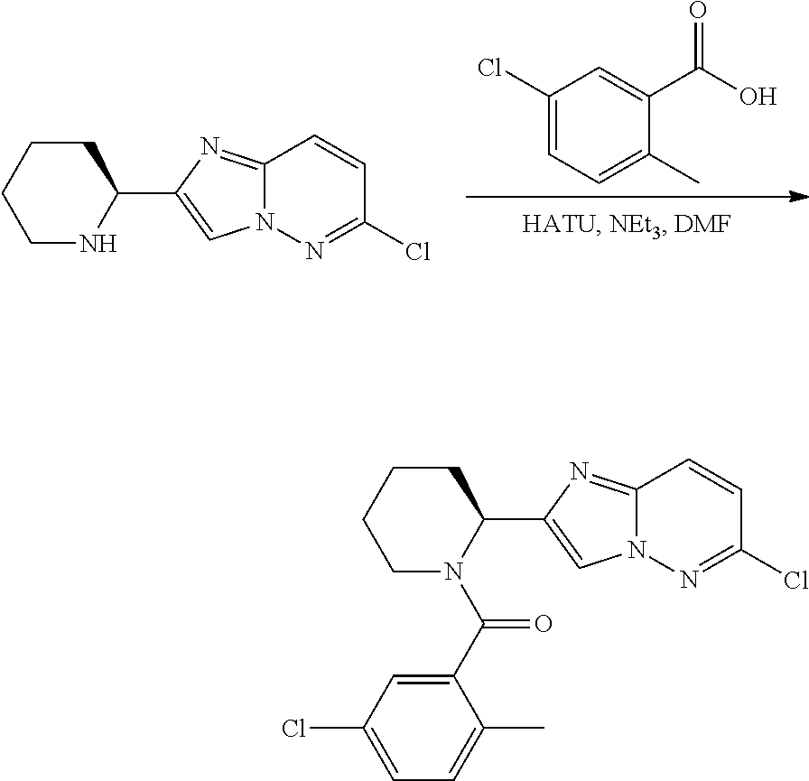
C1(Cl)=CC=C(C)C(C(O)=O)=C1.C1CCCC(C2=CN3C(=N2)C=CC(Cl)=N3)N1.C1CCCC(C2=CN3C(=N2)C=CC(Cl)=N3)N1C(C1=CC(Cl)=CC=C1C)=O
